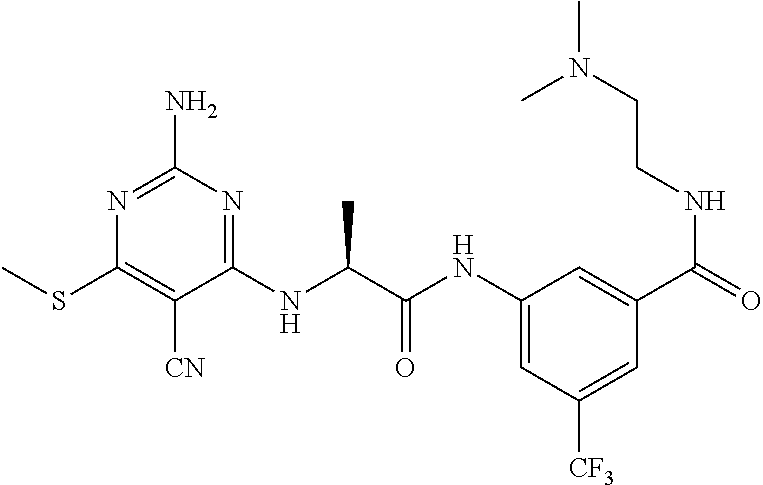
N1=C(N)N=C(NC(C(NC2=CC([CF3])=CC(C(=O)NCCN(C)C)=C2)=O)C)C([CN])=C1SC
